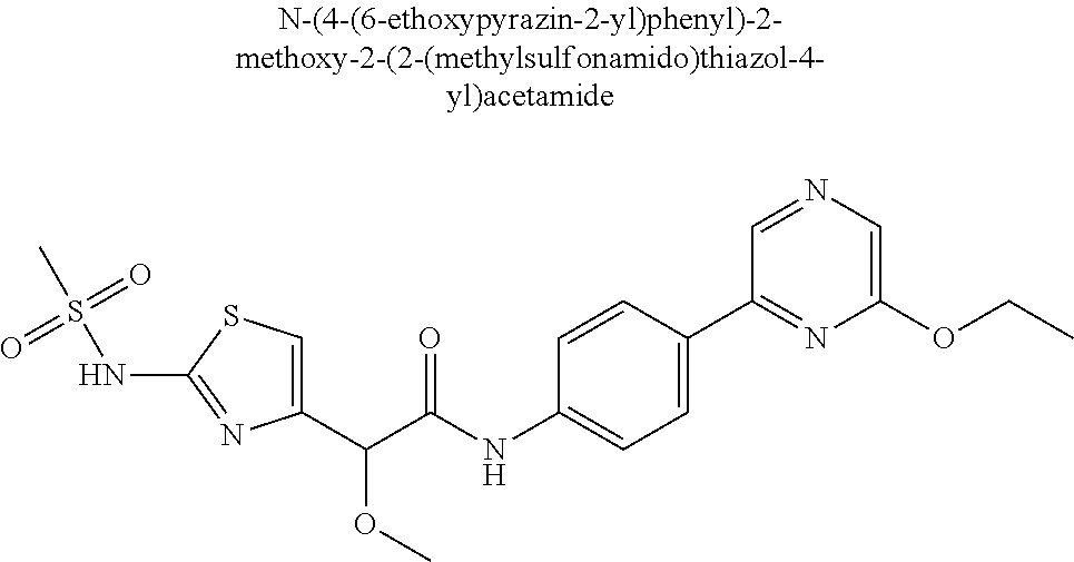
C1(C(C(NC2=CC=C(C3=NC(OCC)=CN=C3)C=C2)=O)OC)=CSC(NS(C)(=O)=O)=N1
